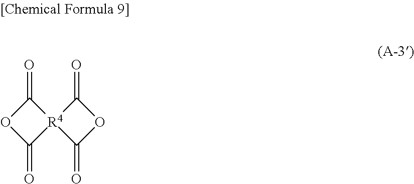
C1(=O)OC(=O)[R4]12C(=O)OC2=O
